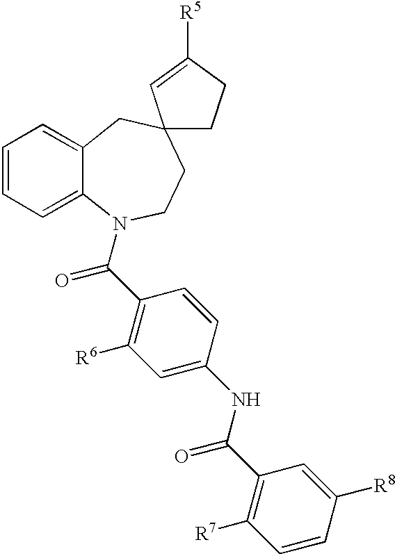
C1=CC=C2C(=C1)CC1(CCN2C(C2=C([R6])C=C(NC(=O)C3=C([R7])C=CC([R8])=C3)C=C2)=O)CCC([R5])=C1
